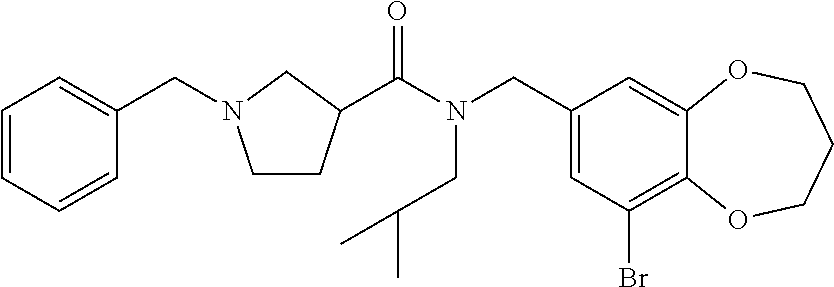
C1(CN(C(=O)C2CCN(CC3=CC=CC=C3)C2)CC(C)C)=CC(Br)=C2C(=C1)OCCCO2
